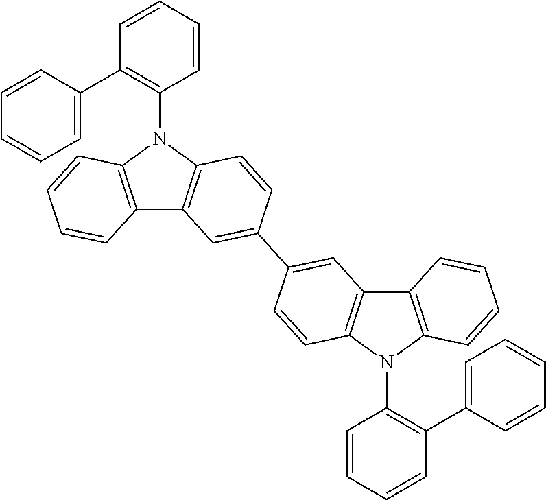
C12=C(N(C3=C(C4=CC=CC=C4)C=CC=C3)C3=C1C=C(C1=CC4=C(C=C1)N(C1=C(C5=CC=CC=C5)C=CC=C1)C1=C4C=CC=C1)C=C3)C=CC=C2
